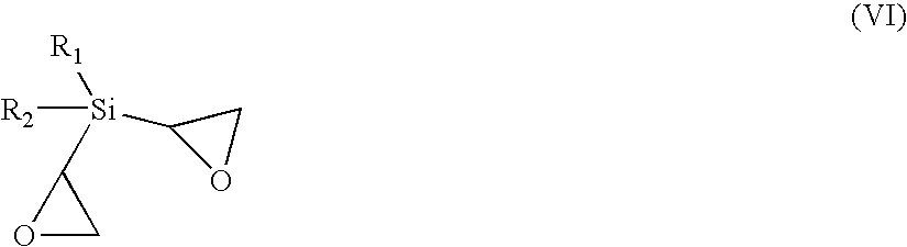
[R2][Si]([R1])(C1OC1)C1OC1
